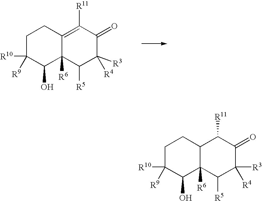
C1C([R9])([R10])C(O)C2([R6])C(=C([R11])C(=O)C([R4])([R3])C2[R5])C1.C1C([R9])([R10])C(O)C2([R6])C(C1)C([R11])C(=O)C([R4])([R3])C2[R5]
